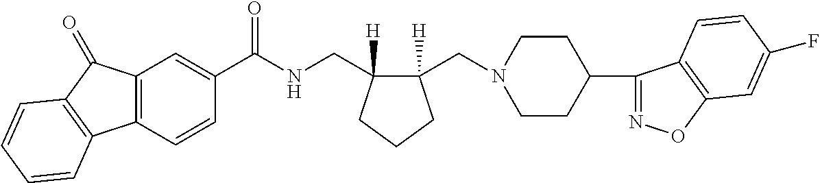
C12=C(C=CC(C(NCC3([H])C(CN4CCC(C5=NOC6=C5C=CC(F)=C6)CC4)([H])CCC3)=O)=C1)C1=C(C2=O)C=CC=C1
